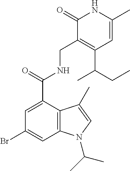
C1=C(C)NC(=O)C(CNC(C2=CC(Br)=CC3=C2C(C)=CN3C(C)C)=O)=C1C(CC)C
